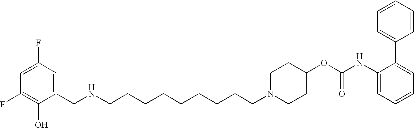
C1(CNCCCCCCCCCN2CCC(OC(NC3=CC=CC=C3C3=CC=CC=C3)=O)CC2)=CC(F)=CC(F)=C1O
